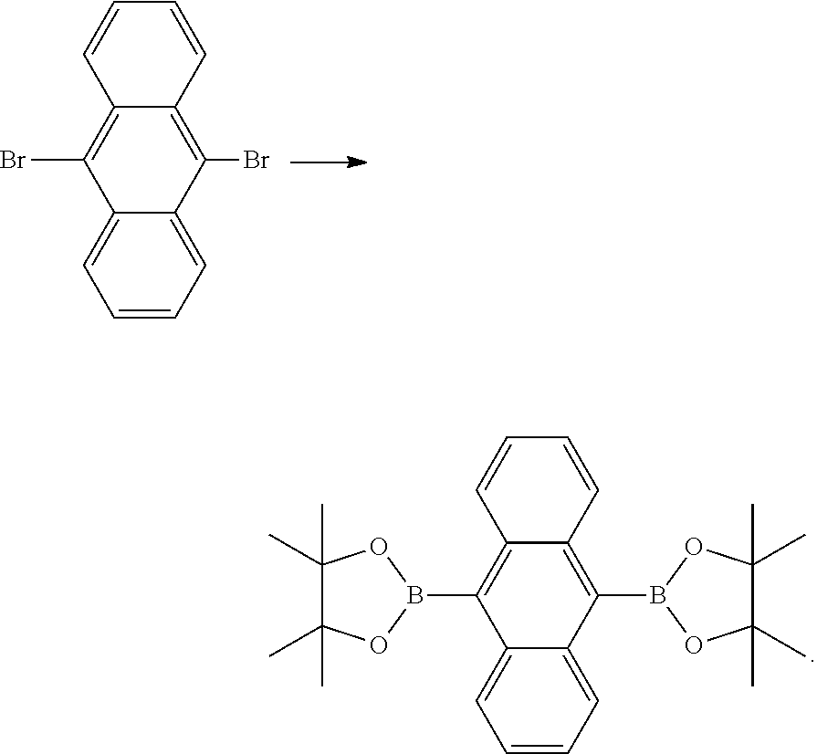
C1=CC=C2C(=C1)C(Br)=C1C(=C2Br)C=CC=C1.C1=CC=C2C(=C1)C(B1OC(C)(C)C(C)(C)O1)=C1C(=C2B2OC(C)(C)C(C)(C)O2)C=CC=C1
